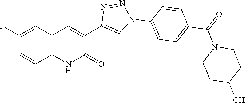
C12=C(C=C(F)C=C1)C=C(C1=CN(C3=CC=C(C(=O)N4CCC(O)CC4)C=C3)N=N1)C(=O)N2
